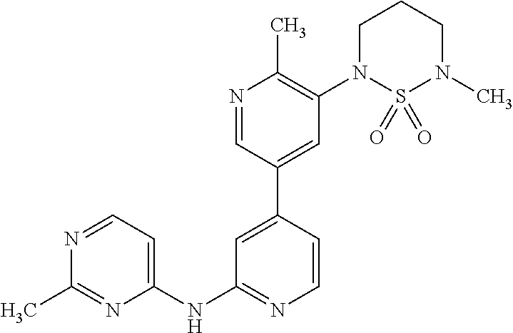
C1(NC2=CC=NC(C)=N2)=NC=CC(C2=CC(N3S(=O)(=O)N(C)CCC3)=C(C)N=C2)=C1
